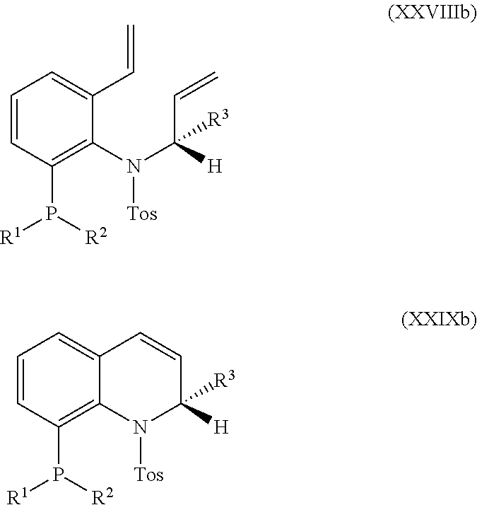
C1=CC(P([R2])[R1])=C2C(=C1)C=CC([H])([R3])N2[Tos].C1=CC(P([R2])[R1])=C(N(C(C=C)([H])[R3])[Tos])C(C=C)=C1
